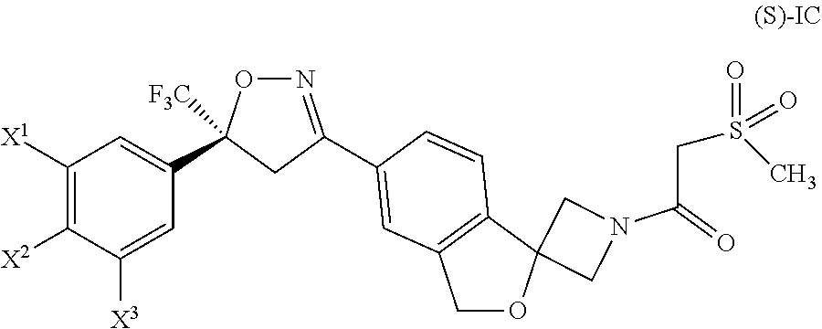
C1([X1])=C([X2])C([X3])=CC(C2([F3C])ON=C(C3=CC4=C(C5(OC4)CN(C(CS(=O)(C)=O)=O)C5)C=C3)C2)=C1
